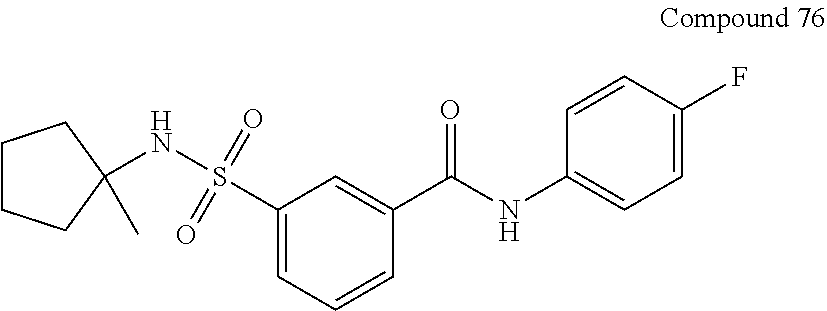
C1(C(NC2=CC=C(F)C=C2)=O)=CC(S(NC2(C)CCCC2)(=O)=O)=CC=C1
